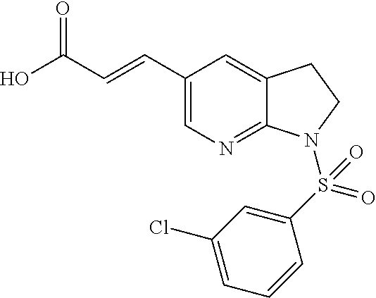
C1(C=CC(=O)O)=CN=C2C(=C1)CCN2S(C1=CC(Cl)=CC=C1)(=O)=O
